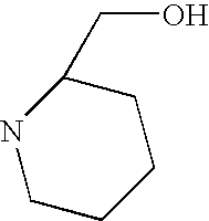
C1CCCC(CO)N1
